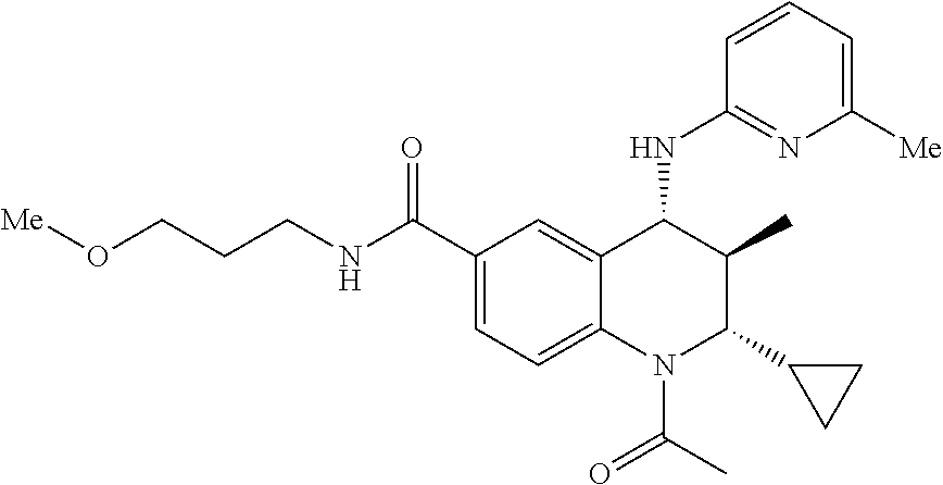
C1(C(NCCCO[Me])=O)=CC=C2C(=C1)C(NC1=NC([Me])=CC=C1)C(C)C(C1CC1)N2C(C)=O
